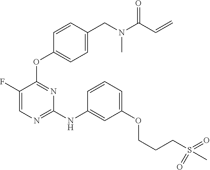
C1(F)=CN=C(NC2=CC(OCCCS(C)(=O)=O)=CC=C2)N=C1OC1=CC=C(CN(C(C=C)=O)C)C=C1
